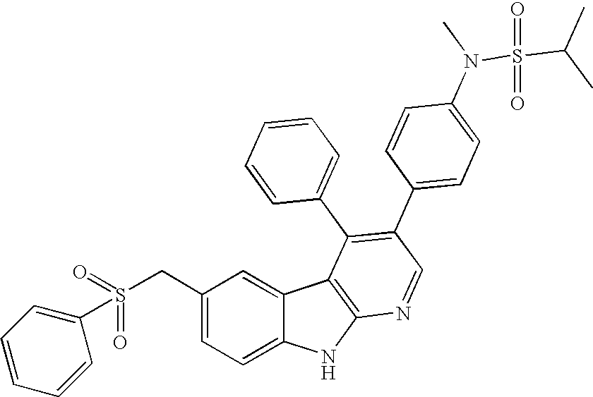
C(C1=CC=C2C(=C1)C1=C(N2)N=CC(C2=CC=C(N(C)S(C(C)C)(=O)=O)C=C2)=C1C1=CC=CC=C1)S(C1=CC=CC=C1)(=O)=O
